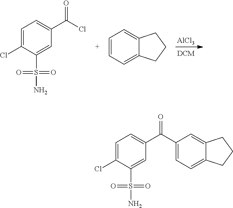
[AlCl3].ClC(C1=CC=C(Cl)C(S(N)(=O)=O)=C1)=O.C1=CC=C2C(=C1)CCC2.C1(C(C2=CC=C(Cl)C(S(N)(=O)=O)=C2)=O)=CC=C2C(=C1)CCC2
